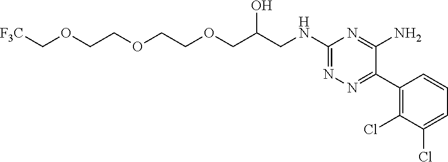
C(COCCOCC(CNC1=NN=C(C2=C(Cl)C(Cl)=CC=C2)C(N)=N1)O)OC[F3C]
